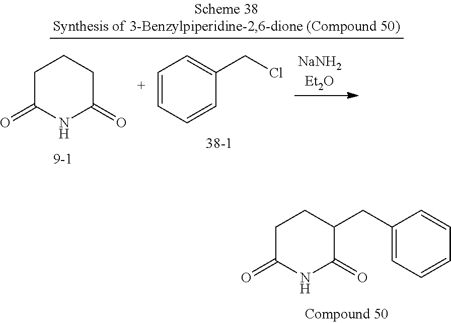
C1C(=O)NC(=O)CC1.C1=CC=CC(CCl)=C1.C1C(=O)NC(=O)C(CC2=CC=CC=C2)C1
